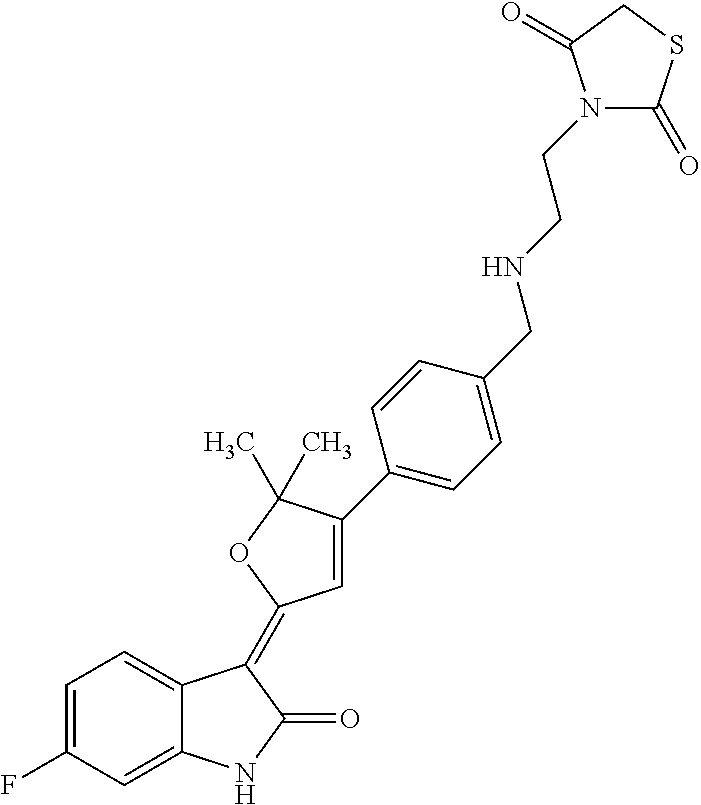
C1=C2C(=CC(F)=C1)NC(=O)C2=C1C=C(C2=CC=C(CNCCN3C(=O)SCC3=O)C=C2)C(C)(C)O1
